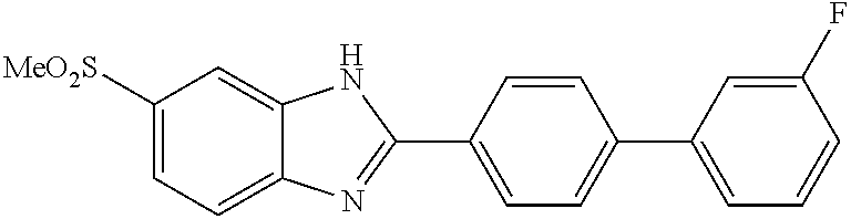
C1([MeO2S])=CC=C2C(=C1)NC(C1=CC=C(C3=CC=CC(F)=C3)C=C1)=N2
